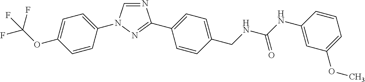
C1=C(OC(F)(F)F)C=CC(N2C=NC(C3=CC=C(CNC(NC4=CC(OC)=CC=C4)=O)C=C3)=N2)=C1
